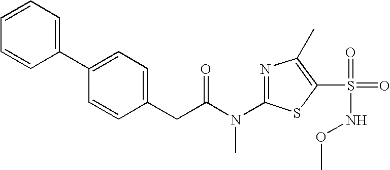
C1=CC=C(C2=CC=C(CC(N(C3=NC(C)=C(S(NOC)(=O)=O)S3)C)=O)C=C2)C=C1
